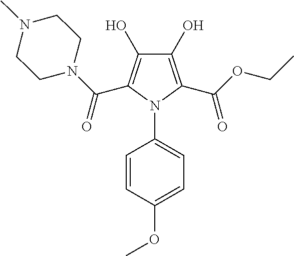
C1(O)=C(C(OCC)=O)N(C2=CC=C(OC)C=C2)C(C(N2CCN(C)CC2)=O)=C1O
